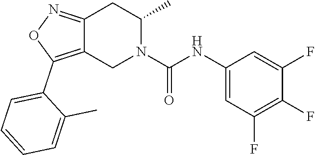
C12=C(C3=CC=CC=C3C)ON=C1CC(C)N(C(NC1=CC(F)=C(F)C(F)=C1)=O)C2
